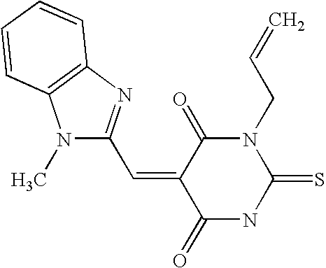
O=C1C(=CC2=NC3=C(N2C)C=CC=C3)C(=O)N(CC=C)C(=S)N1
